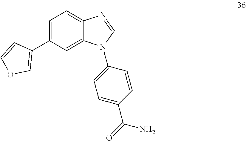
C1=C(C2=COC=C2)C=C2C(=C1)N=CN2C1=CC=C(C(=O)N)C=C1
